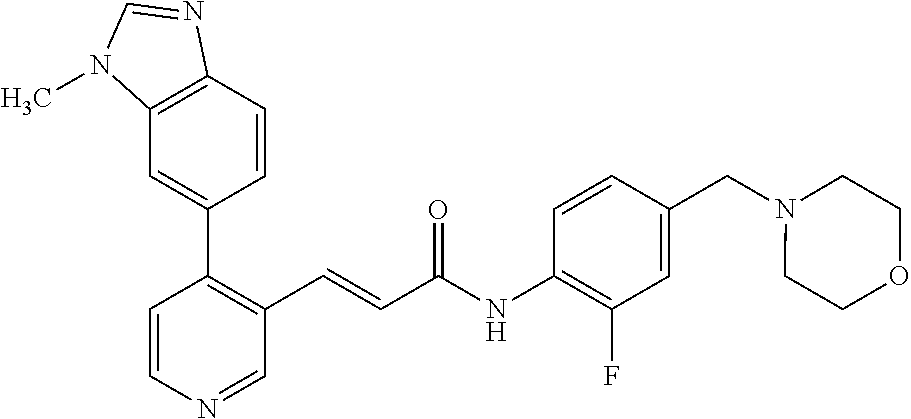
C1=CN=CC(C=CC(NC2=C(F)C=C(CN3CCOCC3)C=C2)=O)=C1C1=CC2=C(C=C1)N=CN2C
